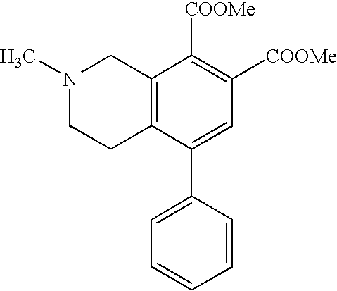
N1(C)CCC2=C(C1)C([COOMe])=C([COOMe])C=C2C1=CC=CC=C1
